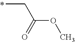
C(C)C(OC)=O
